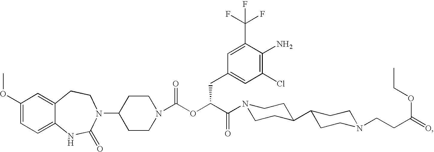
C1(OC)=CC=C2C(=C1)CCN(C1CCN(C(OC(C(=O)N3CCC(C4CCN(CCC(=O)OCC)CC4)CC3)CC3=CC(Cl)=C(N)C(C(F)(F)F)=C3)=O)CC1)C(=O)N2
